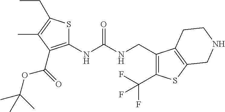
C1(NC(NCC2=C(C(F)(F)F)SC3=C2CCNC3)=O)=C(C(OC(C)(C)C)=O)C(C)=C(CC)S1
